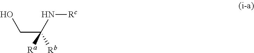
C(C([Rb])(N[Rc])[Ra])O
